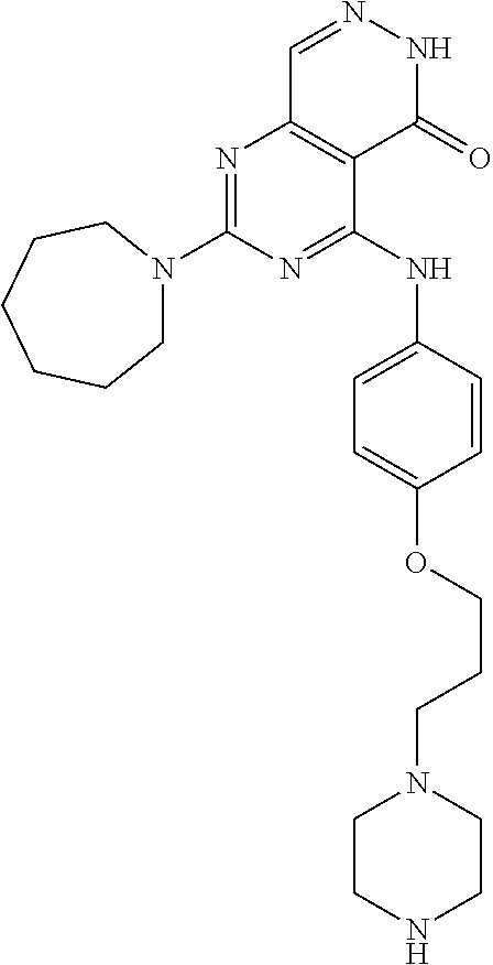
N1=C(NC2=CC=C(OCCCN3CCNCC3)C=C2)C2=C(N=C1N1CCCCCC1)C=NNC2=O
